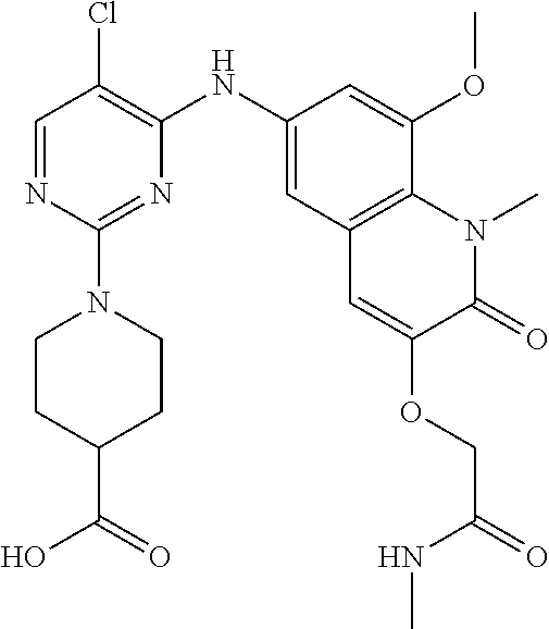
C1=NC(N2CCC(C(=O)O)CC2)=NC(NC2=CC3=C(C(OC)=C2)N(C)C(=O)C(OCC(NC)=O)=C3)=C1Cl
